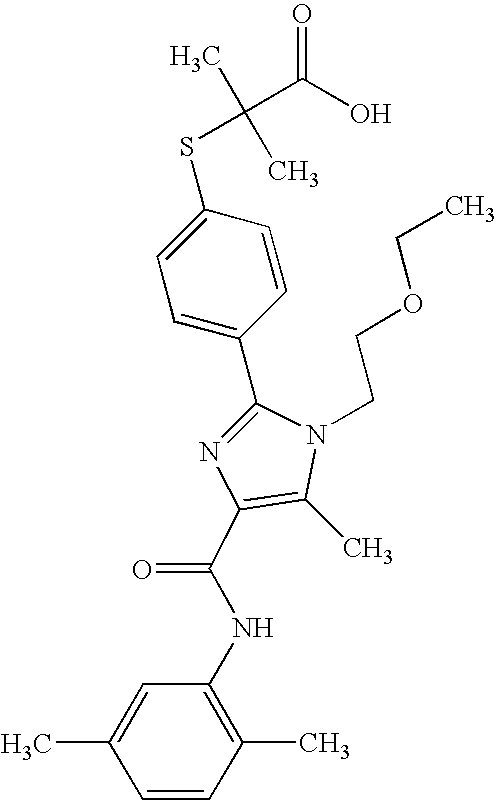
C1(C2=CC=C(SC(C)(C)C(O)=O)C=C2)=NC(C(NC2=C(C)C=CC(C)=C2)=O)=C(C)N1CCOCC
